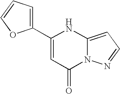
C12=CC=NN1C(=O)C=C(C1=CC=CO1)N2
